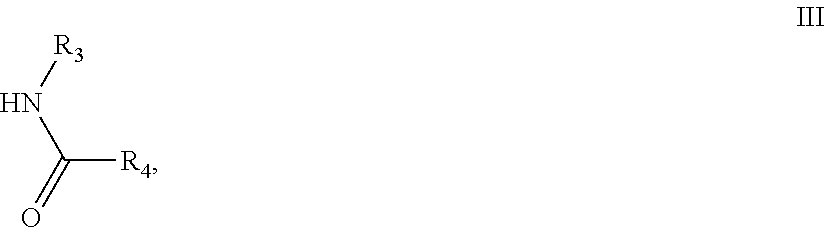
[R3]NC(=O)[R4]
